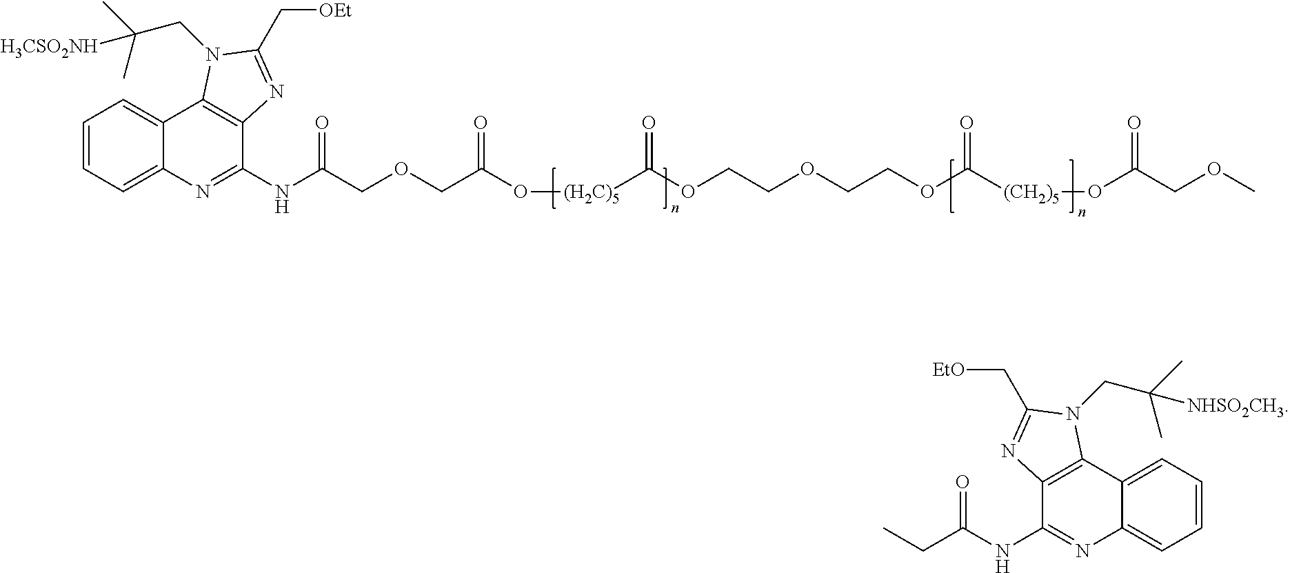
C1=CC=C2C(=C1)C1=C(C(NC(COCC(O[(H2C)5]C(OCCOCCOC([(CH2)5]OC(COC)=O)=O)=O)=O)=O)=N2)N=C(C[OEt])N1CC(C)(C)[H3CSO2NH].C(C(NC1=NC2=CC=CC=C2C2=C1N=C(C[EtO])N2CC(C)(C)[NHSO2CH3])=O)C
